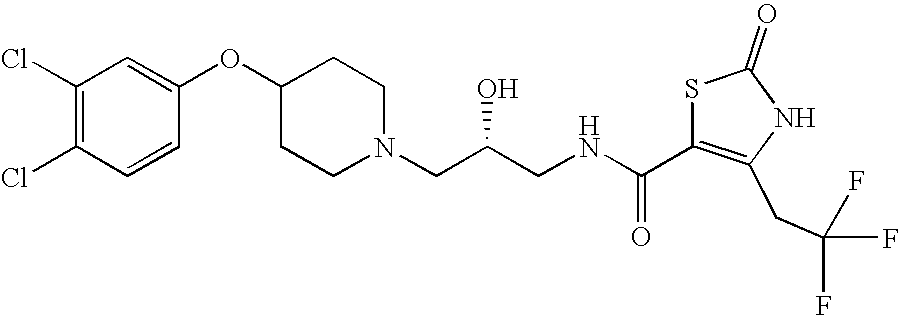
C1(Cl)=C(Cl)C=CC(OC2CCN(CC(CNC(C3=C(CC(F)(F)F)NC(=O)S3)=O)O)CC2)=C1
